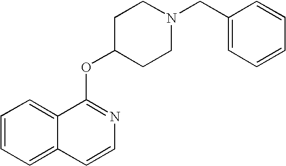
C1=CC=C2C(=C1)C(OC1CCN(CC3=CC=CC=C3)CC1)=NC=C2
